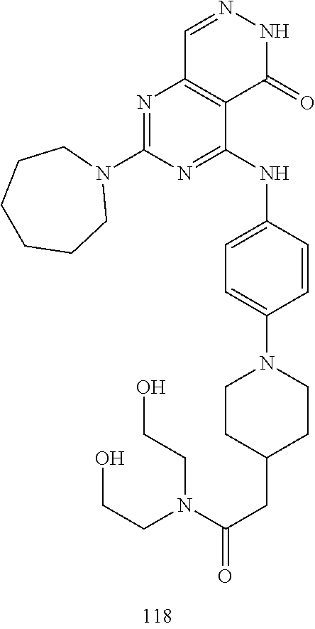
C1=NNC(=O)C2=C1N=C(N1CCCCCC1)N=C2NC1=CC=C(N2CCC(CC(=O)N(CCO)CCO)CC2)C=C1
